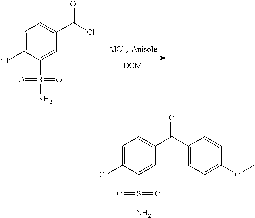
C1=C(Cl)C(S(N)(=O)=O)=CC(C(=O)Cl)=C1.C1=C(Cl)C(S(N)(=O)=O)=CC(C(=O)C2=CC=C(OC)C=C2)=C1
